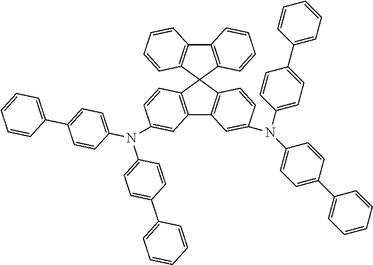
N(C1=CC=C(C2=CC=CC=C2)C=C1)(C1=CC=C(C2=CC=CC=C2)C=C1)C1=CC2=C(C3(C4=C(C5=C3C=CC=C5)C=CC=C4)C3=C2C=C(N(C2=CC=C(C4=CC=CC=C4)C=C2)C2=CC=C(C4=CC=CC=C4)C=C2)C=C3)C=C1
